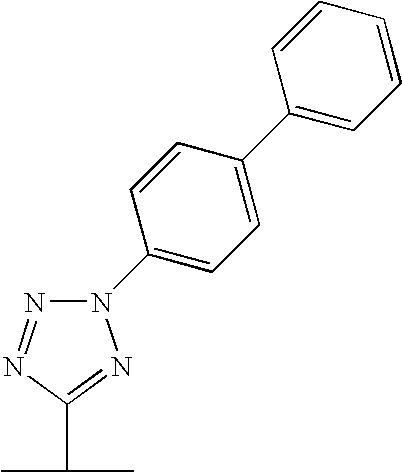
N1(C2=CC=C(C3=CC=CC=C3)C=C2)N=NC(C(C)C)=N1
